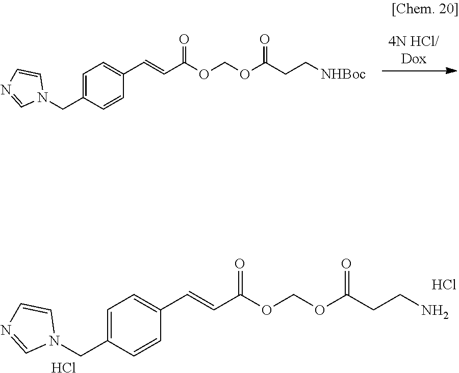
[4N HCl/Dox].N1(CC2=CC=C(C=CC(=O)OCOC(CC[NHBoc])=O)C=C2)C=CN=C1.N1(CC2=CC=C(C=CC(=O)OCOC(CCN)=O)C=C2)C=CN=C1.Cl.Cl
